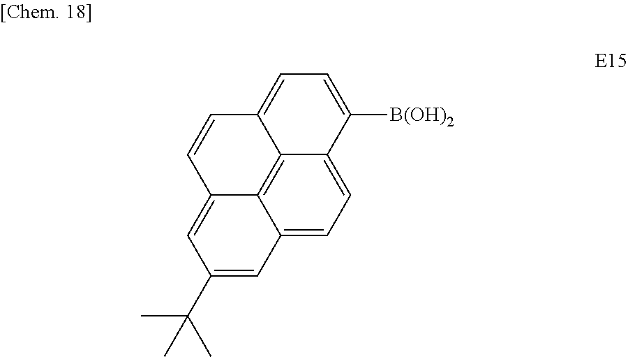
C12=CC(C(C)(C)C)=CC3=CC=C4C(=C13)C(=CC=C4[B(OH)2])C=C2
